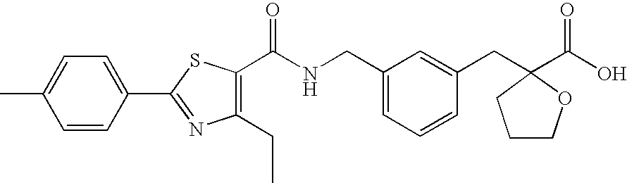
C1=CC(C2=NC(CC)=C(C(NCC3=CC=CC(CC4(C(O)=O)OCCC4)=C3)=O)S2)=CC=C1C
